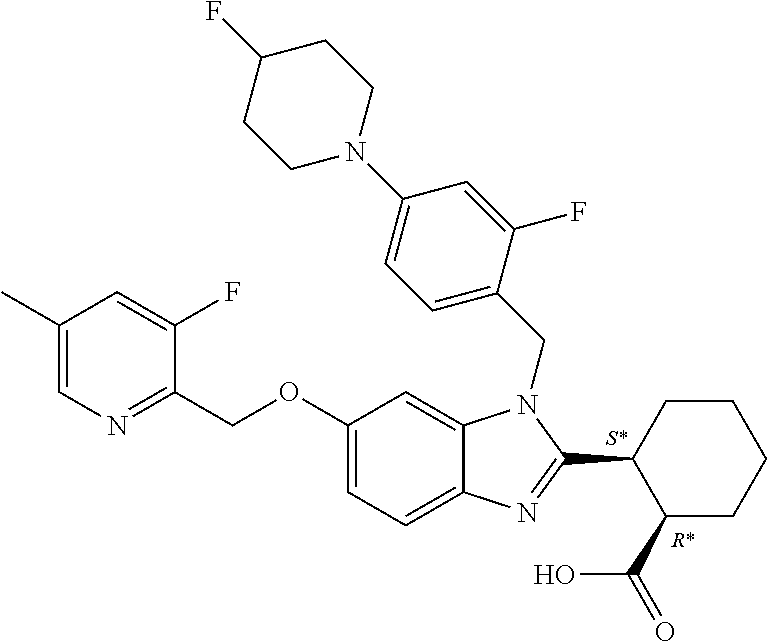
C1=C(F)C(COC2=CC=C3C(=C2)N(CC2=CC=C(N4CCC(F)CC4)C=C2F)C(C2C(C(=O)O)CCCC2)=N3)=NC=C1C
